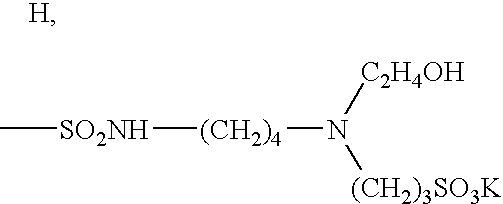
C[SO2NH][(CH2)4]N([C2H4OH])[(CH2)3SO3K]
